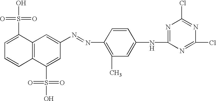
C12=C(C(S(O)(=O)=O)=CC=C1)C=C(N=NC1=C(C)C=C(NC3=NC(Cl)=NC(Cl)=N3)C=C1)C=C2S(O)(=O)=O
